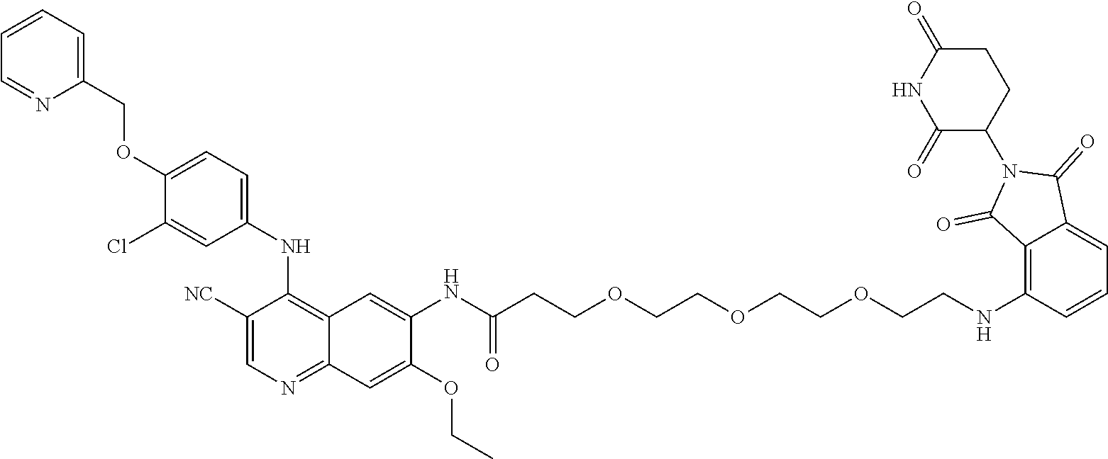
C1(NC2=C3C(=NC=C2[NC])C=C(OCC)C(NC(CCOCCOCCOCCNC2=C4C(=CC=C2)C(=O)N(C2C(=O)NC(=O)CC2)C4=O)=O)=C3)=CC=C(OCC2=CC=CC=N2)C(Cl)=C1
